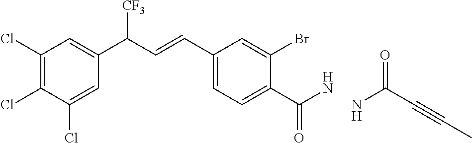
C1(Cl)=C(Cl)C(Cl)=CC(C(C=CC2=CC=C(C(N)=O)C(Br)=C2)[CF3])=C1.NC(C#CC)=O
